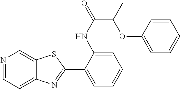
C1(NC(C(OC2=CC=CC=C2)C)=O)=CC=CC=C1C1=NC2=CC=NC=C2S1
